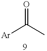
[Ar]C(C)=O
